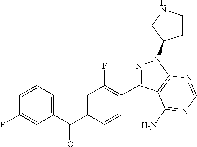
C1(C(C2=CC(F)=C(C3=NN(C4CCNC4)C4=C3C(N)=NC=N4)C=C2)=O)=CC=CC(F)=C1
